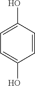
C1=C(O)C=CC(O)=C1
